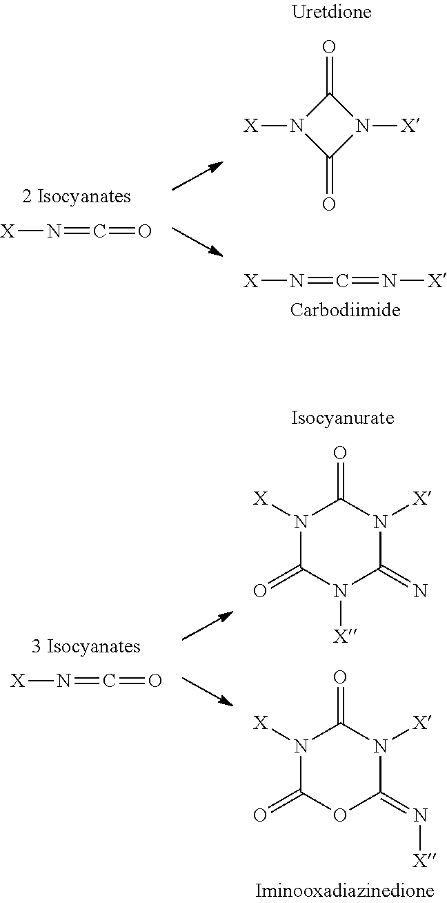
C1(=O)N([X])C(=O)N1[X].[X]N=C=N[X].[X]N=C=O.[X]N=C=O.N1([X])C(=O)N([X])C(=N)N([X])C1=O.N1([X])C(=O)OC(=N[X])N([X])C1=O
